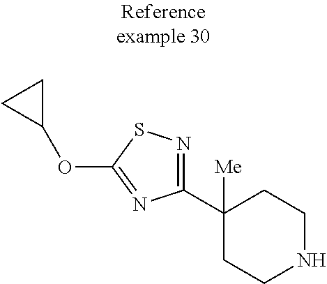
C1(C2([Me])CCNCC2)=NSC(OC2CC2)=N1
